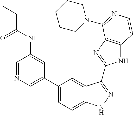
C1(C2=CN=CC(NC(=O)CC)=C2)=CC=C2C(=C1)C(C1=NC3=C(N1)C=CN=C3N1CCCCC1)=NN2
